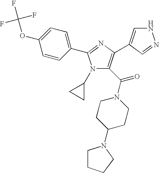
C1(OC(F)(F)F)=CC=C(C2=NC(C3=CNN=C3)=C(C(N3CCC(N4CCCC4)CC3)=O)N2C2CC2)C=C1
